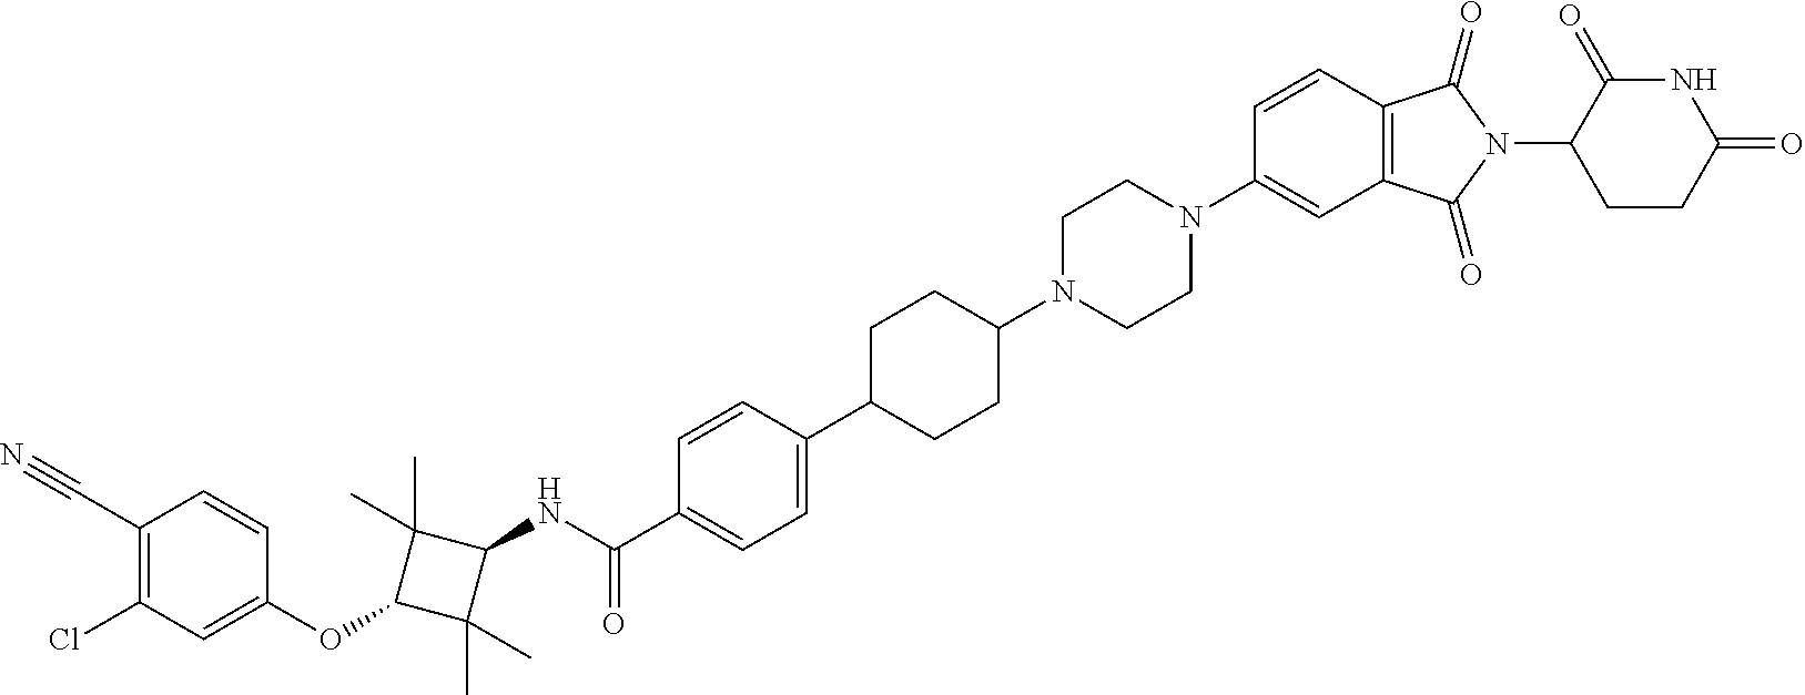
C1CC(N2C(=O)C3=C(C2=O)C=CC(N2CCN(C4CCC(C5=CC=C(C(=O)NC6C(C)(C)C(OC7=CC(Cl)=C(C#N)C=C7)C6(C)C)C=C5)CC4)CC2)=C3)C(=O)NC1=O
